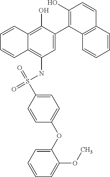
C1=C(C2=C(O)C=CC3=C2C=CC=C3)C(O)=C2C(=C1NS(=O)(=O)C1=CC=C(OC3=CC=CC=C3OC)C=C1)C=CC=C2
